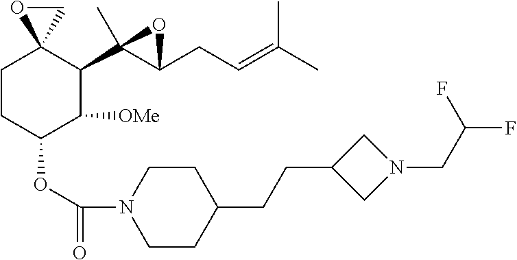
C1CC(OC(=O)N2CCC(CCC3CN(CC(F)F)C3)CC2)C([OMe])C(C2(C)C(CC=C(C)C)O2)C12CO2
